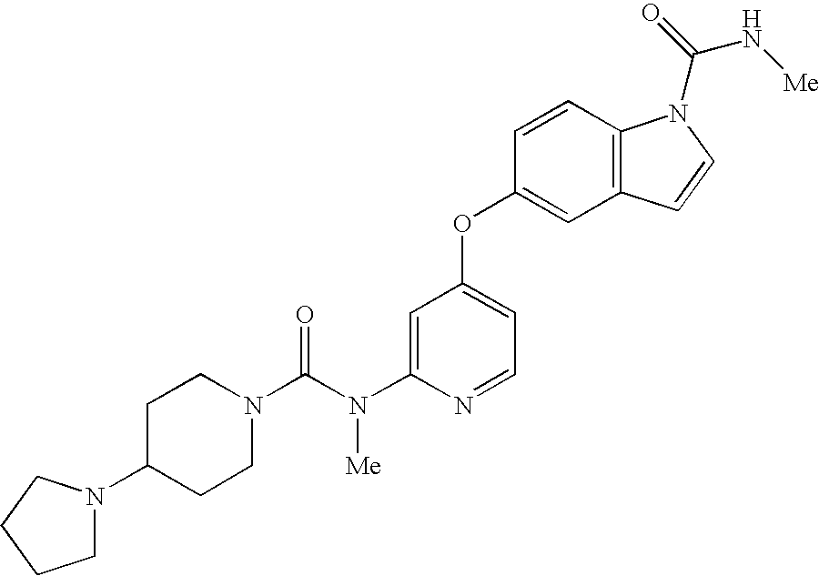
C(N(C1=CC(OC2=CC3=C(C=C2)N(C(N[Me])=O)C=C3)=CC=N1)[Me])(N1CCC(N2CCCC2)CC1)=O
